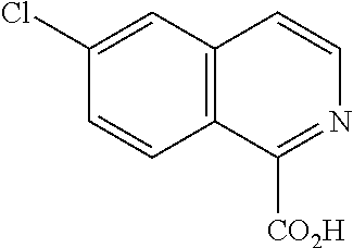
C1(Cl)=CC2=C(C=C1)C([CO2H])=NC=C2
